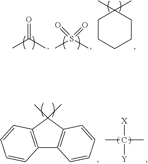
CC(C)=O.CS(C)(=O)=O.C1CCCCC1(C)C.C12=C(C(C)(C)C3=C1C=CC=C3)C=CC=C2.[X]C(C)(C)[Y]
